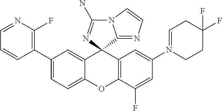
C1(C2=C(F)N=CC=C2)=CC=C2C(=C1)C1(C3=C(O2)C(F)=CC(N2=CCC(F)(F)CC2)=C3)C2=NC=CN2C(N)=N1
